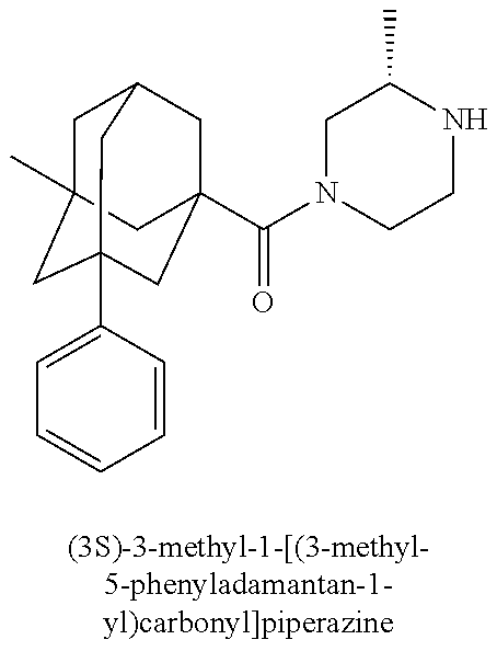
C1C2(C)CC3(C4=CC=CC=C4)CC(C(N4CCNC(C)C4)=O)(CC1C3)C2
